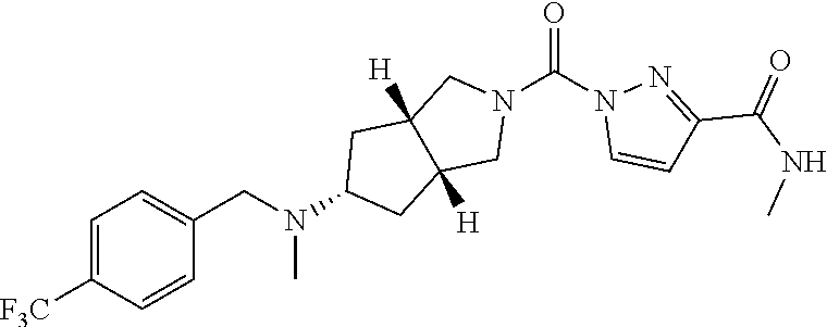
C1=C([F3C])C=CC(CN(C2CC3([H])C([H])(C2)CN(C(N2C=CC(C(NC)=O)=N2)=O)C3)C)=C1
